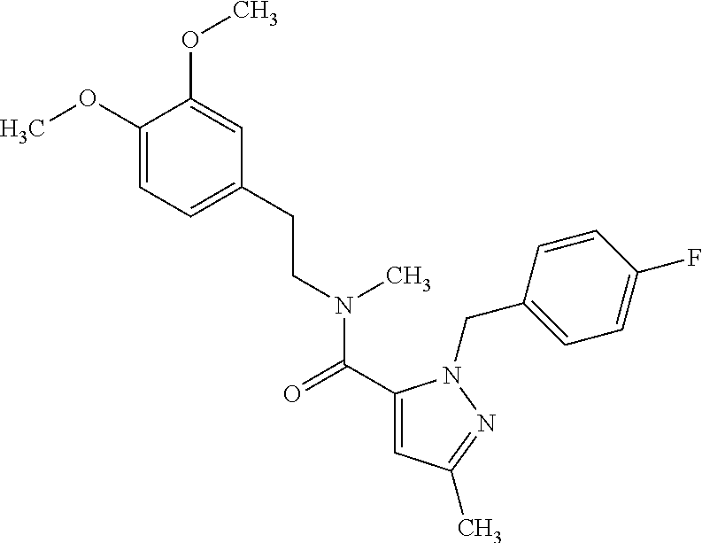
COC1=CC=C(CCN(C(=O)C2=CC(C)=NN2CC2=CC=C(F)C=C2)C)C=C1OC
